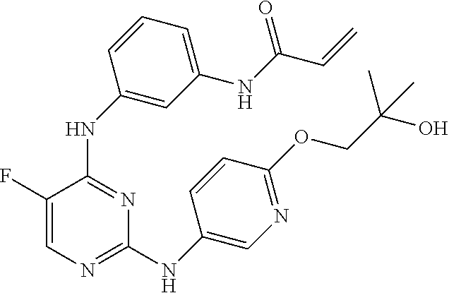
C1(NC2=CC(NC(C=C)=O)=CC=C2)=NC(NC2=CN=C(OCC(O)(C)C)C=C2)=NC=C1F
